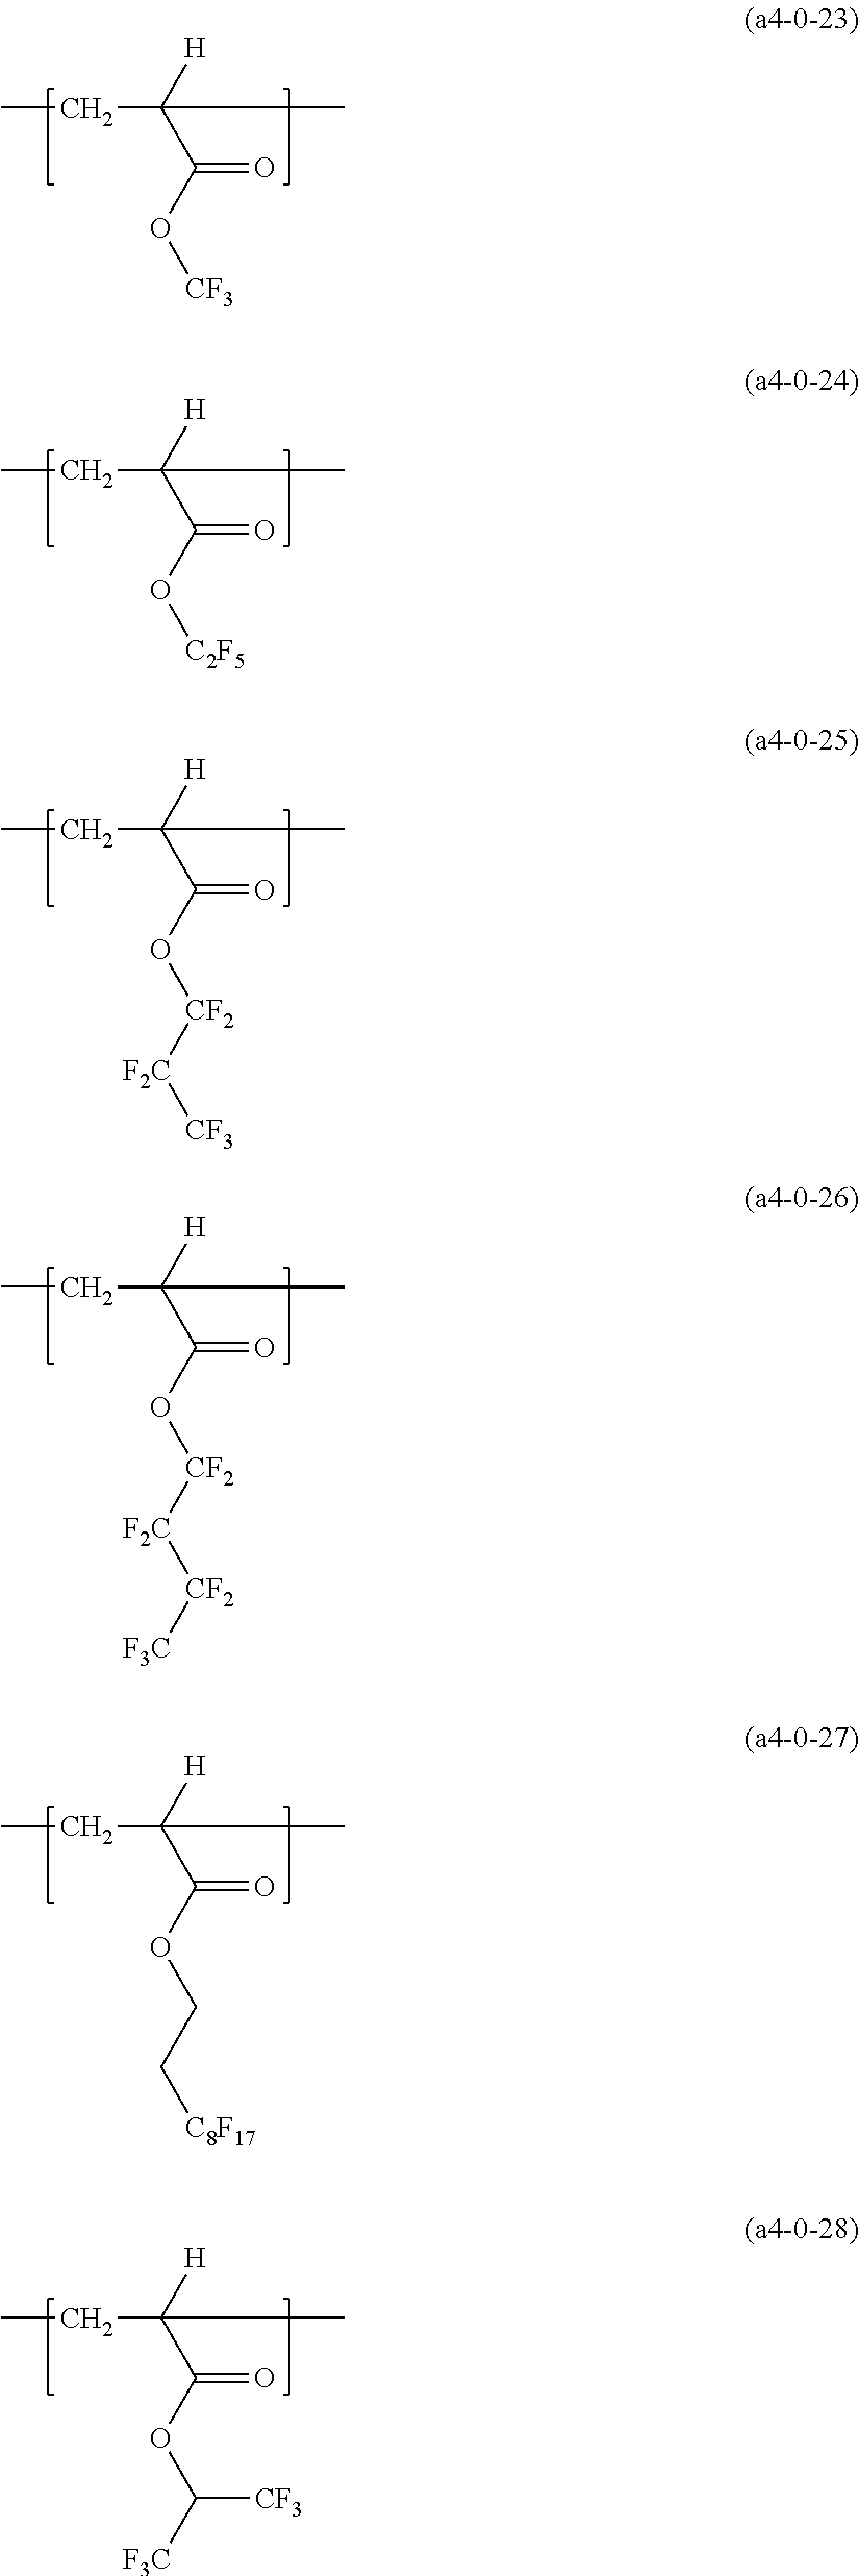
CCC(C(O[CF2][F2C][CF2][F3C])=O)([H])C.CCC(C(OCC[C8F17])=O)([H])C.CCC(C(OC([F3C])[CF3])=O)([H])C.CCC(C(O[CF3])=O)([H])C.CCC(C(O[C2F5])=O)([H])C.CCC(C(O[CF2][F2C][CF3])=O)([H])C
